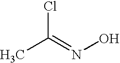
CC(=NO)Cl
